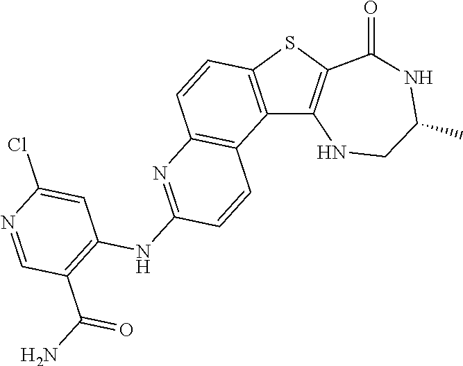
C12=C(SC3=C1NCC(C)NC3=O)C=CC1=C2C=CC(NC2=C(C(N)=O)C=NC(Cl)=C2)=N1
